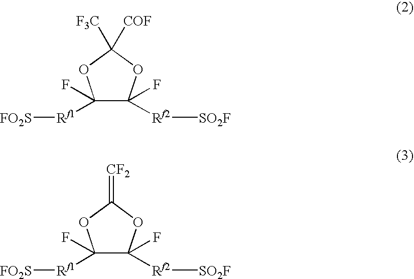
C1(F)([Rf1][FO2S])C(F)([Rf2][SO2F])OC(=[CF2])O1.C1(F)([Rf1][FO2S])C(F)([Rf2][SO2F])OC([COF])([F3C])O1
